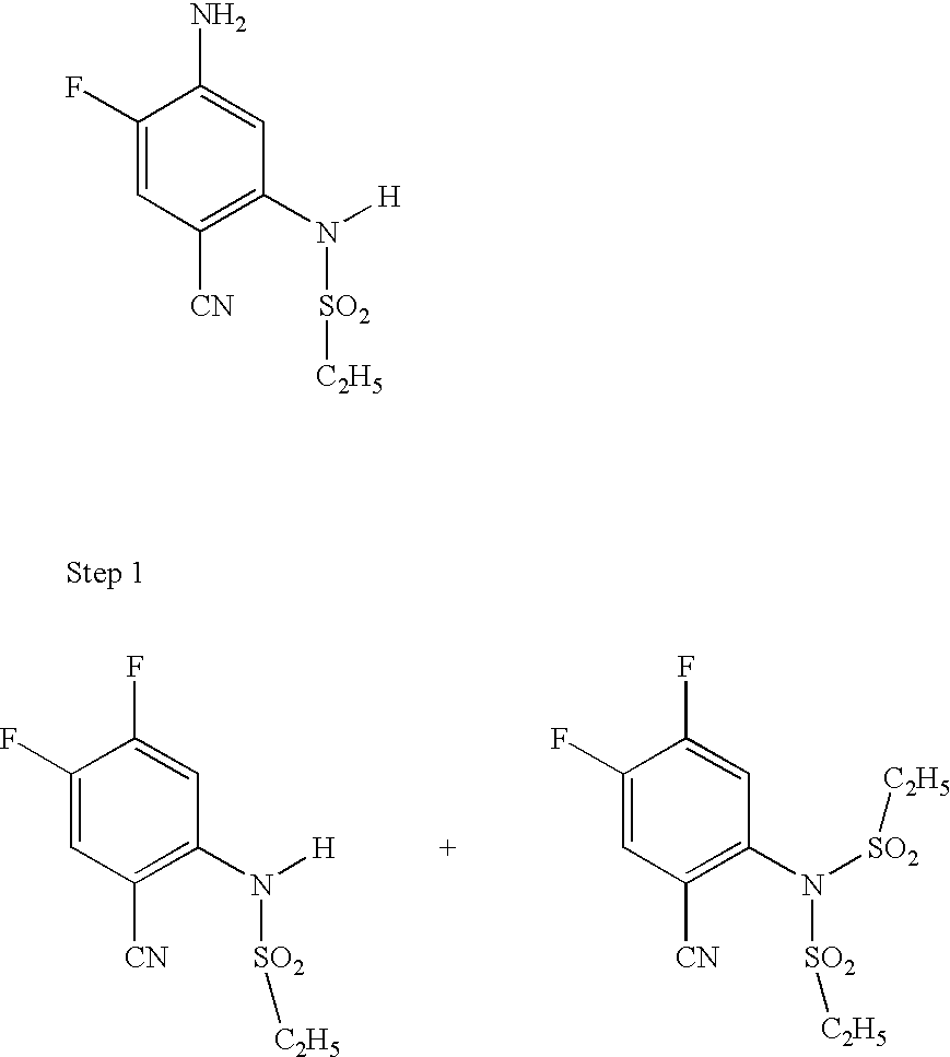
C1(F)=CC([CN])=C(N([SO2][C2H5])[H])C=C1F.C1(F)=CC([CN])=C(N([SO2][C2H5])[SO2][C2H5])C=C1F.C1(F)=CC([CN])=C(N([SO2][C2H5])[H])C=C1N
